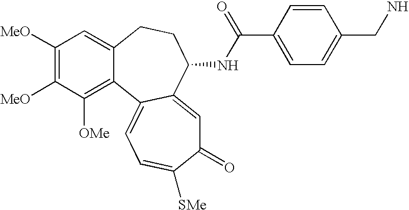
C1([MeO])=C([MeO])C([OMe])=C2C(=C1)CCC(NC(C1=CC=C(CN)C=C1)=O)C1=CC(=O)C([SMe])=CC=C21
